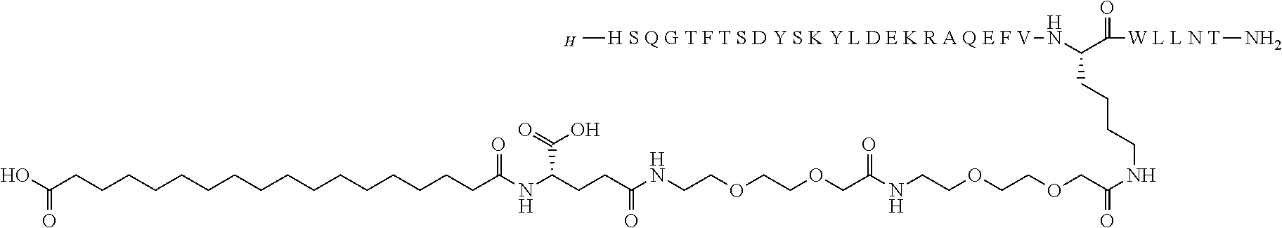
O=C(O)CCCCCCCCCCCCCCCCC(NC(CCC(NCCOCCOCC(NCCOCCOCC(NCCCCC(N[H S Q G T F T S D Y S K Y L D E K R A Q E F V]C)C([W L L N T]N)=O)=O)=O)=O)C(=O)O)=O.[H]
